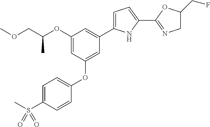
C1(OC(COC)C)=CC(OC2=CC=C(S(C)(=O)=O)C=C2)=CC(C2=CC=C(C3=NCC(CF)O3)N2)=C1
